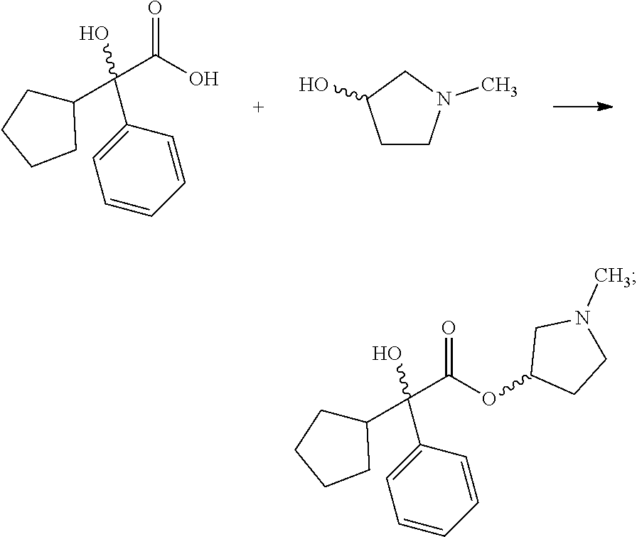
C(C(O)=O)(C1CCCC1)(O)C1=CC=CC=C1.C1CN(C)CC1O.C(C(OC1CCN(C)C1)=O)(C1CCCC1)(O)C1=CC=CC=C1
